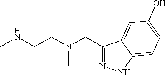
C1(CN(CCNC)C)=NNC2=CC=C(O)C=C12
